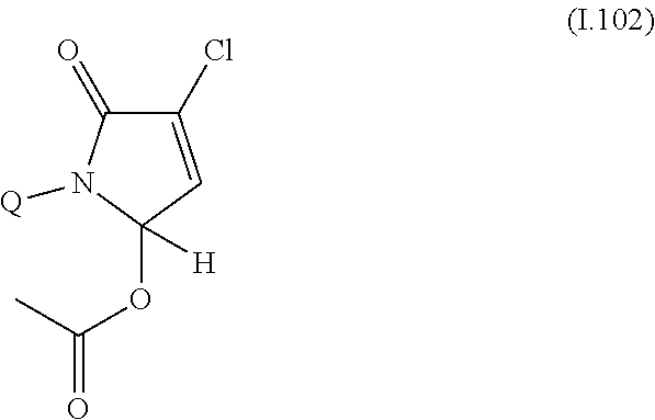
C1(=O)C(Cl)=CC(OC(=O)C)([H])N1[Q]
